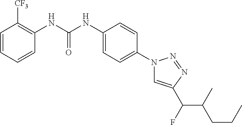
C1=CC=CC(NC(NC2=CC=C(N3C=C(C(C(CCC)C)F)N=N3)C=C2)=O)=C1[CF3]
